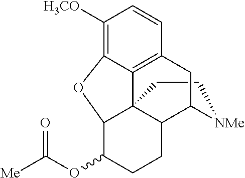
C1C[NMe]C2C3C14C1=C(C=CC([H3CO])=C1OC4C(OC([Me])=O)CC3)C2
